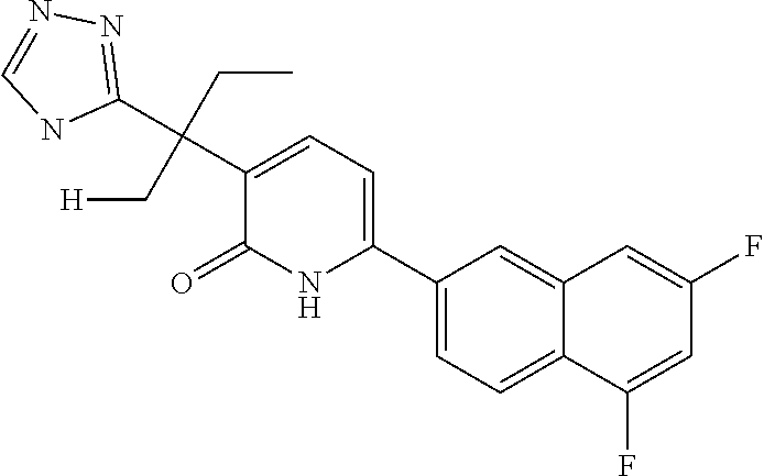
C1(C2=CC=C(C(C3=NN=CN3)(CC)C[H])C(=O)N2)=CC=C2C(=C1)C=C(F)C=C2F
